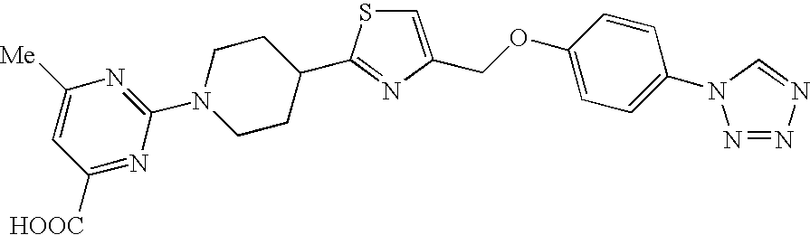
C1=C(COC2=CC=C(N3N=NN=C3)C=C2)N=C(C2CCN(C3=NC([Me])=CC([HOOC])=N3)CC2)S1
